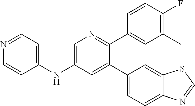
C1(NC2=CN=C(C3=CC(C)=C(F)C=C3)C(C3=CC=C4C(=C3)SC=N4)=C2)=CC=NC=C1
